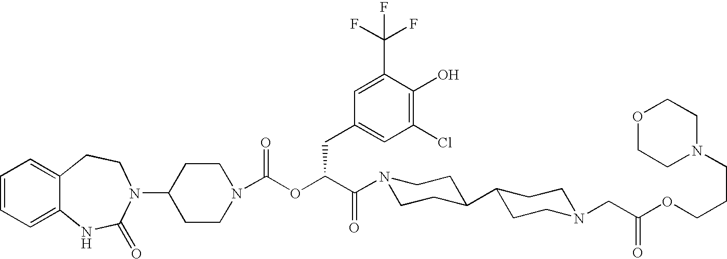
C1=CC=C2C(=C1)CCN(C1CCN(C(OC(C(N3CCC(C4CCN(CC(OCCCN5CCOCC5)=O)CC4)CC3)=O)CC3=CC(Cl)=C(O)C(C(F)(F)F)=C3)=O)CC1)C(=O)N2
